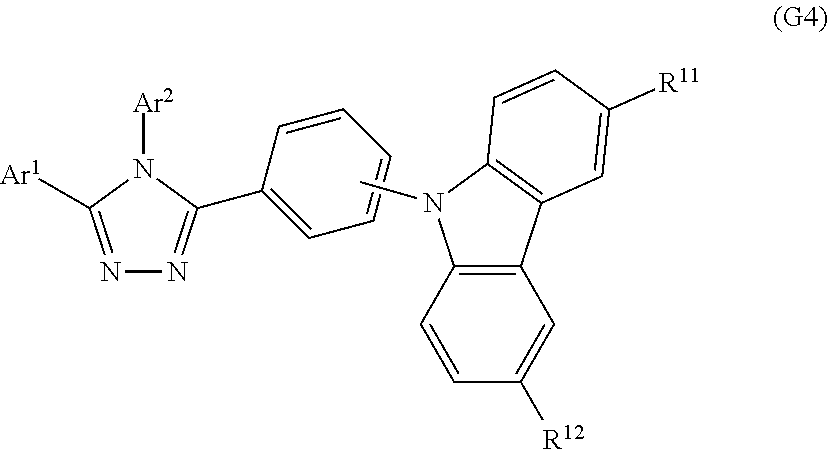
N1=C([Ar1])N([Ar2])C(C2=CC=CC=C2)=N1.CN1C2=C(C=C([R12])C=C2)C2=C1C=CC([R11])=C2
